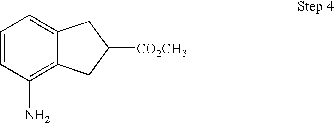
C1=CC(N)=C2C(=C1)CC([CO2CH3])C2
